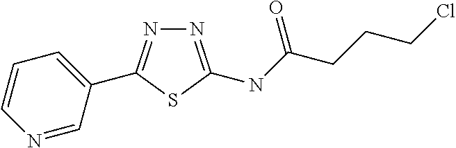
C1=C(C2=NN=C(NC(CCCCl)=O)S2)C=NC=C1
